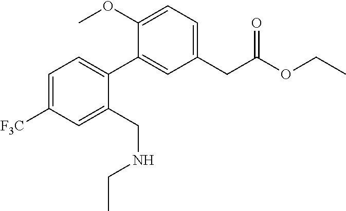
C1=C([F3C])C=C(CNCC)C(C2=CC(CC(OCC)=O)=CC=C2OC)=C1
